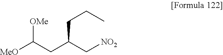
[MeO]C(CC(C[NO2])CCC)[OMe]
